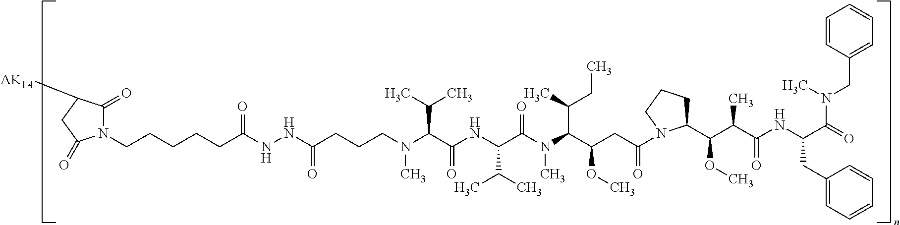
N1(CCCCCC(NNC(=O)CCCN(C(C(C)C)C(=O)NC(C(C)C)C(N(C(C(CC)C)C(OC)CC(N2C(C(C(C(NC(CC3=CC=CC=C3)C(=O)N(CC3=CC=CC=C3)C)=O)C)OC)CCC2)=O)C)=O)C)=O)C(=O)C([AK1A])CC1=O
